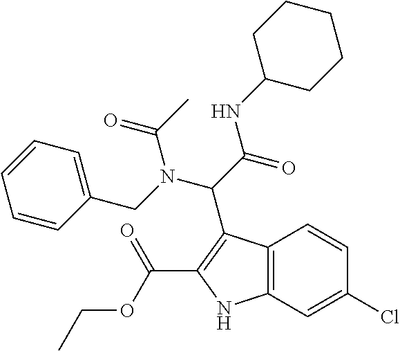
C12=C(C=C(Cl)C=C1)NC(C(OCC)=O)=C2C(C(NC1CCCCC1)=O)N(C(=O)C)CC1=CC=CC=C1
